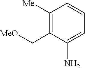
C1([Me])=C(C[MeO])C(N)=CC=C1
